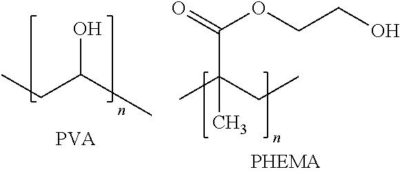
C(C(O)C)C.C(OCCO)(C(C)(CC)C)=O
